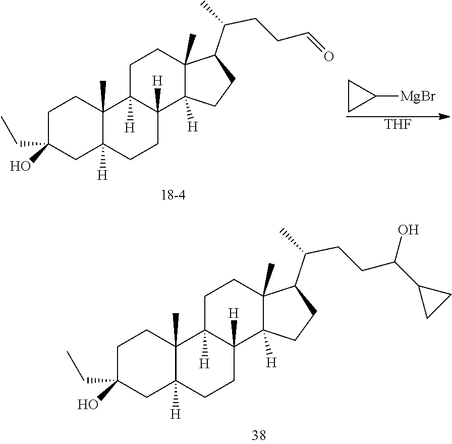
C(CCC(C1CC1)O)(C1CCC2([H])C3([H])CCC4([H])CC(O)(CC)CCC4(C)C3([H])CCC12C)C.[THF].C(CCC=O)(C1CCC2([H])C3([H])CCC4([H])CC(O)(CC)CCC4(C)C3([H])CCC12C)C.C1([MgBr])CC1
